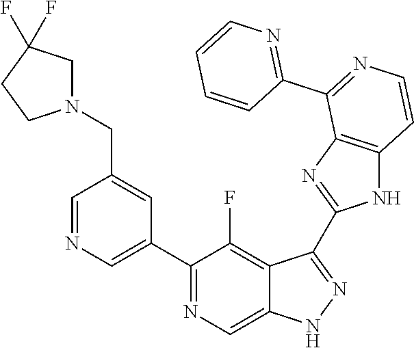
C1=NC=C(C2=NC=C3C(=C2F)C(C2=NC4=C(N2)C=CN=C4C2=NC=CC=C2)=NN3)C=C1CN1CC(F)(F)CC1
